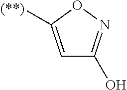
C1=C([(**)])ON=C1O
